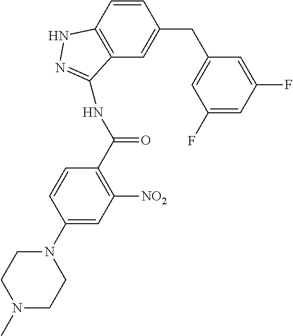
C1=CC2=C(C=C1CC1=CC(F)=CC(F)=C1)C(NC(C1=C([NO2])C=C(N3CCN(C)CC3)C=C1)=O)=NN2
